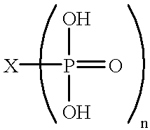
[X]P(O)(O)=O
